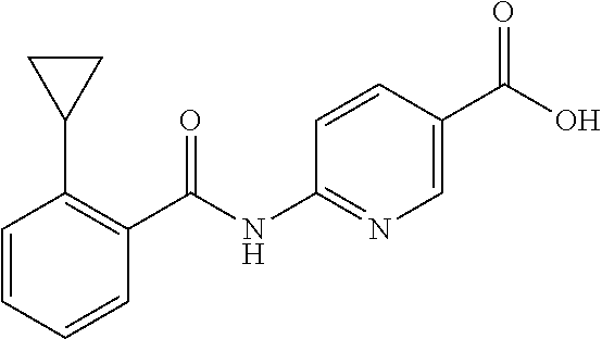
C1=CC=CC(C(NC2=NC=C(C(O)=O)C=C2)=O)=C1C1CC1
